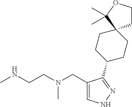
CNCCN(CC1=CNN=C1C1CCC2(CC1)CCOC2(C)C)C
